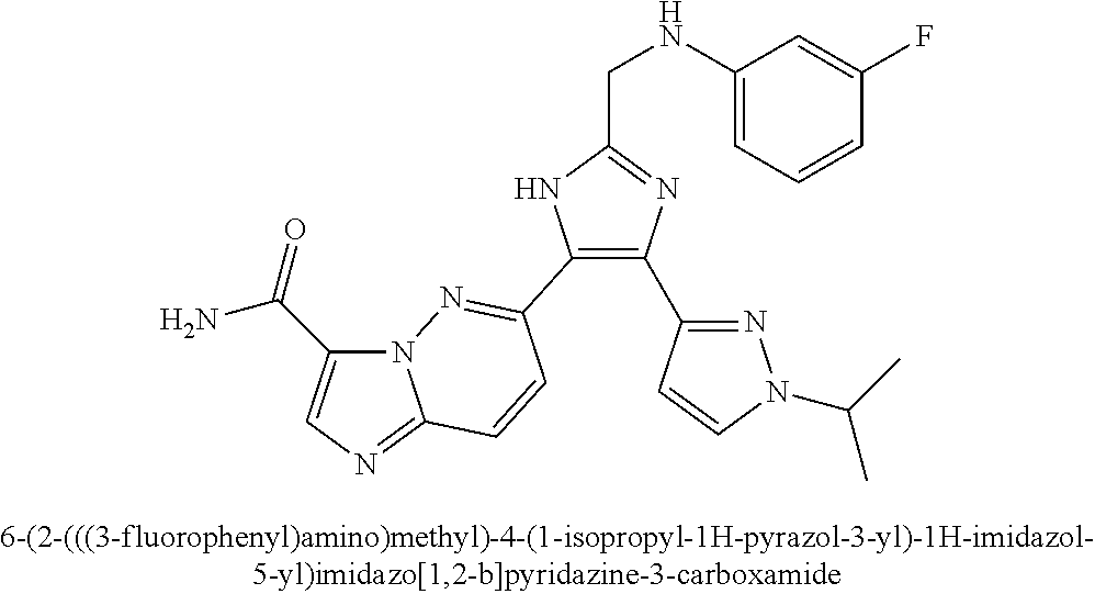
N12C(C(=O)N)=CN=C1C=CC(C1=C(C3=NN(C(C)C)C=C3)N=C(CNC3=CC=CC(F)=C3)N1)=N2
